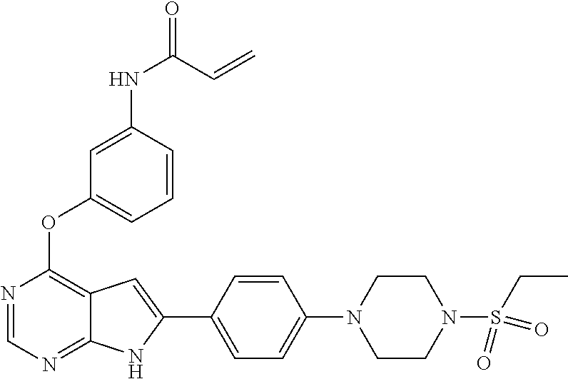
N1=CN=C2C(=C1OC1=CC=CC(NC(=O)C=C)=C1)C=C(C1=CC=C(N3CCN(S(=O)(=O)CC)CC3)C=C1)N2
